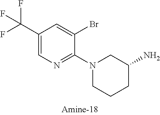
C1(C(F)(F)F)=CN=C(N2CCCC(N)C2)C(Br)=C1
